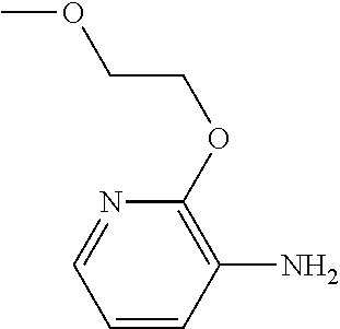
C1=CC(N)=C(OCCOC)N=C1
